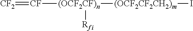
[CF2]=[CF][(OCF2CF)n]([(OCF2CF2CH2)m]I)[Rfi]
